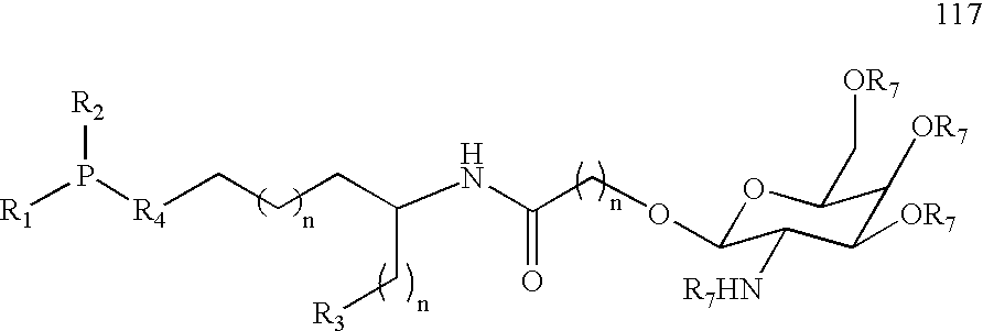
C(CC(NC(COC1OC(C[OR7])C([OR7])C([OR7])C1[R7HN])=O)C[R3])C[R4]P([R1])[R2]
